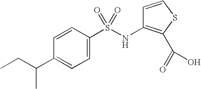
C1=CC(S(NC2=C(C(=O)O)SC=C2)(=O)=O)=CC=C1C(CC)C
